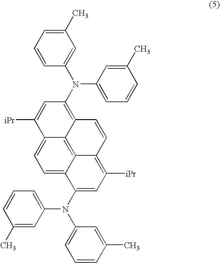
C1(N(C2=CC(C)=CC=C2)C2=CC=CC(C)=C2)=C2C3=C4C(=CC=C3C([iPr])=C1)C(N(C1=CC=CC(C)=C1)C1=CC=CC(C)=C1)=CC([iPr])=C4C=C2
